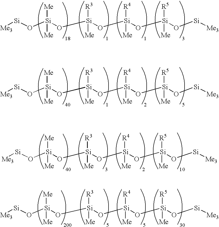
[Me3][Si]O[Si](O[Si](O[Si](O[Si](O[Si][Me3])([R5])[Me])([R4])[Me])([R3])[Me])([Me])[Me].[Me3][Si]O[Si](O[Si](O[Si](O[Si](O[Si][Me3])([R5])[Me])([R4])[Me])([R3])[Me])([Me])[Me].[Me3][Si]O[Si](O[Si](O[Si](O[Si](O[Si][Me3])([R5])[Me])([R4])[Me])([R3])[Me])([Me])[Me].[Me3][Si]O[Si](O[Si](O[Si](O[Si](O[Si][Me3])([R5])[Me])([R4])[Me])([R3])[Me])([Me])[Me]
